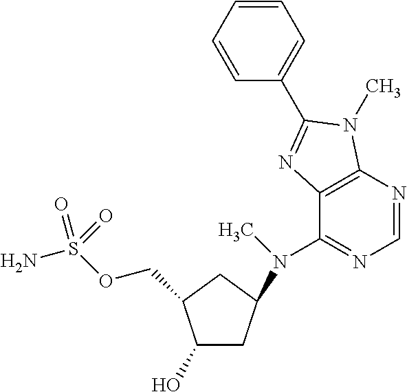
C(OS(N)(=O)=O)C1C(O)CC(N(C2=NC=NC3=C2N=C(C2=CC=CC=C2)N3C)C)C1
